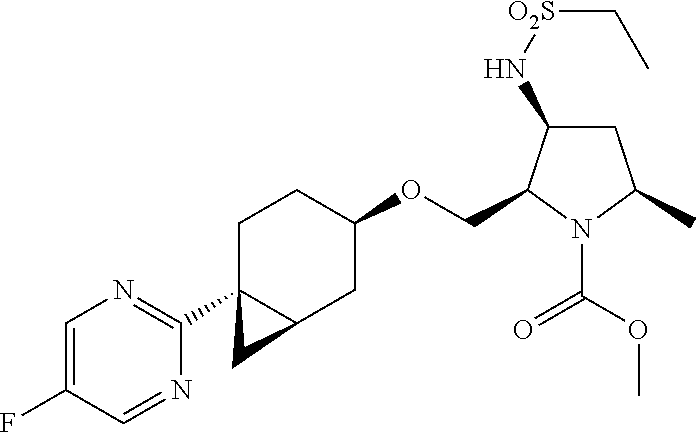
C1=C(F)C=NC(C23C(CC(OCC4C(N[O2S]CC)CC(C)N4C(OC)=O)CC2)C3)=N1
